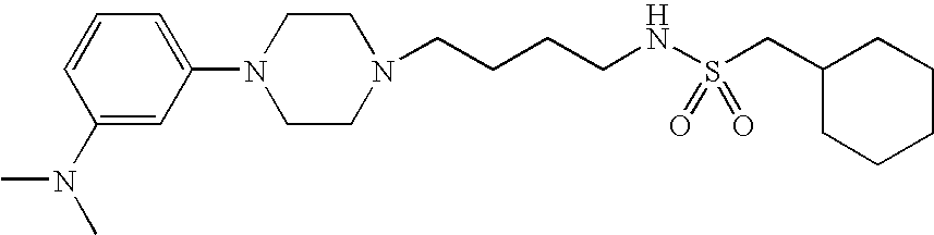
C(CCCNS(CC1CCCCC1)(=O)=O)N1CCN(C2=CC=CC(N(C)C)=C2)CC1
